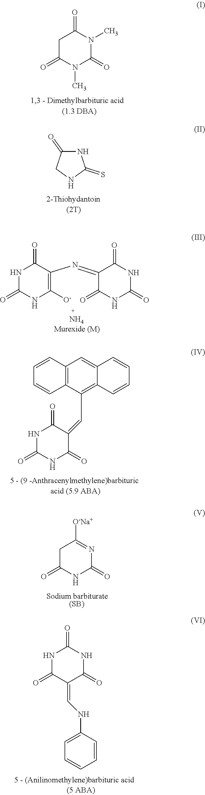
C1C(=O)N(C)C(=O)N(C)C1=O.C1(=O)NC(=S)NC1.N1C(=O)NC([O-])=C(N=C2C(=O)NC(=O)NC2=O)C1=O.N.C12=C(C(C=C3C(=O)NC(=O)NC3=O)=C3C(=C1)C=CC=C3)C=CC=C2.C1C(=O)NC(=O)N=C1[O-Na+].[(SB)].N1C(=O)C(=CNC2=CC=CC=C2)C(=O)NC1=O
